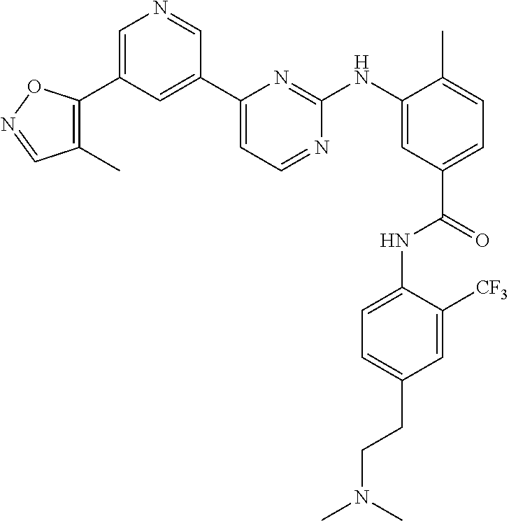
C1=C(C2=C(C)C=NO2)C=C(C2=CC=NC(NC3=CC(C(=O)NC4=CC=C(CCN(C)C)C=C4[CF3])=CC=C3C)=N2)C=N1
